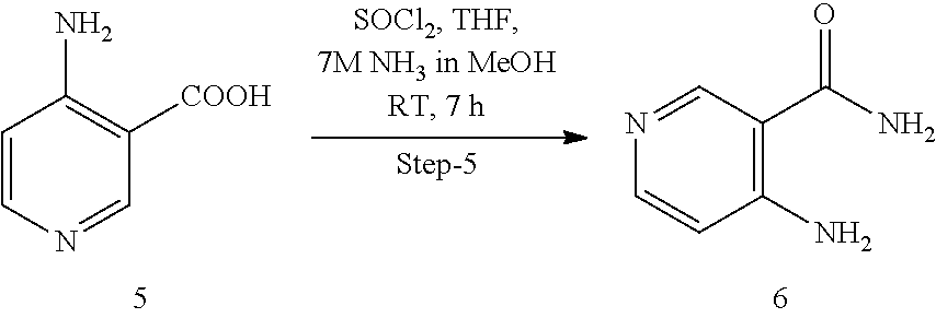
C1=NC=CC(N)=C1[COOH].C1(N)=C(C(=O)N)C=NC=C1
